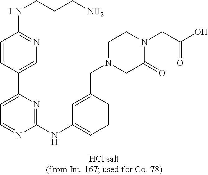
C1(NC2=CC=CC(CN3CC(=O)N(CC(O)=O)CC3)=C2)=NC(C2=CN=C(NCCCN)C=C2)=CC=N1
